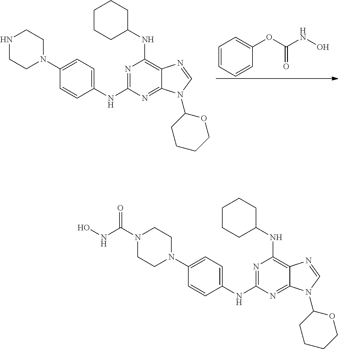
C1=CC=CC(OC(NO)=O)=C1.C1CN(C2=CC=C(NC3=NC(NC4CCCCC4)=C4C(=N3)N(C3CCCCO3)C=N4)C=C2)CCN1.C1CN(C2=CC=C(NC3=NC(NC4CCCCC4)=C4C(=N3)N(C3CCCCO3)C=N4)C=C2)CCN1C(NO)=O
